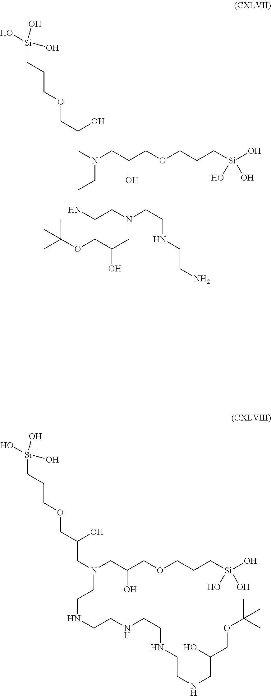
[Si](CCCOCC(CN(CC(COCCC[Si](O)(O)O)O)CCNCCN(CCNCCN)CC(COC(C)(C)C)O)O)(O)(O)O.[Si](CCCOCC(CN(CC(COCCC[Si](O)(O)O)O)CCNCCNCCNCCNCC(O)COC(C)(C)C)O)(O)(O)O
